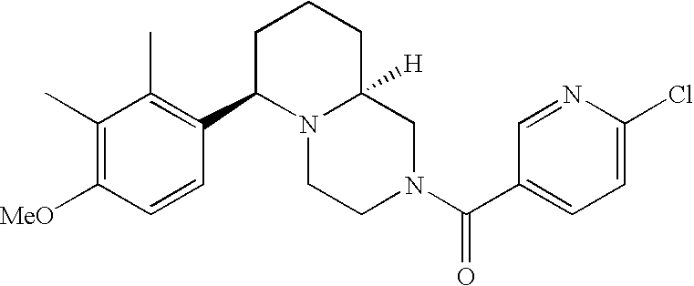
C1=C(Cl)N=CC(C(N2CC3([H])N(CC2)C(C2=C(C)C(C)=C([MeO])C=C2)CCC3)=O)=C1
